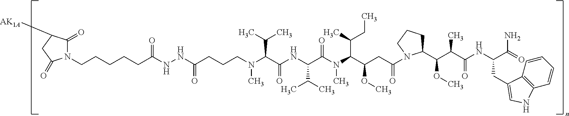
N1(CCCCCC(NNC(CCCN(C(C(NC(C(N(C(C(CC(N2C(C(C(C(NC(C(=O)N)CC3=CNC4=C3C=CC=C4)=O)C)OC)CCC2)=O)OC)C(CC)C)C)=O)C(C)C)=O)C(C)C)C)=O)=O)C(=O)C([AK1A])CC1=O
